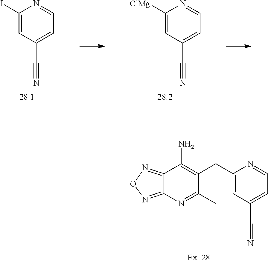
C1=C(I)N=CC=C1C#N.C1=C([ClMg])N=CC=C1C#N.C12=NON=C1N=C(C)C(CC1=CC(C#N)=CC=N1)=C2N
